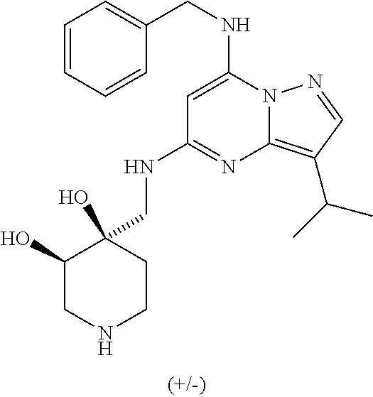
C1=CC=CC(CNC2=CC(NCC3(O)C(O)CNCC3)=NC3=C(C(C)C)C=NN23)=C1
